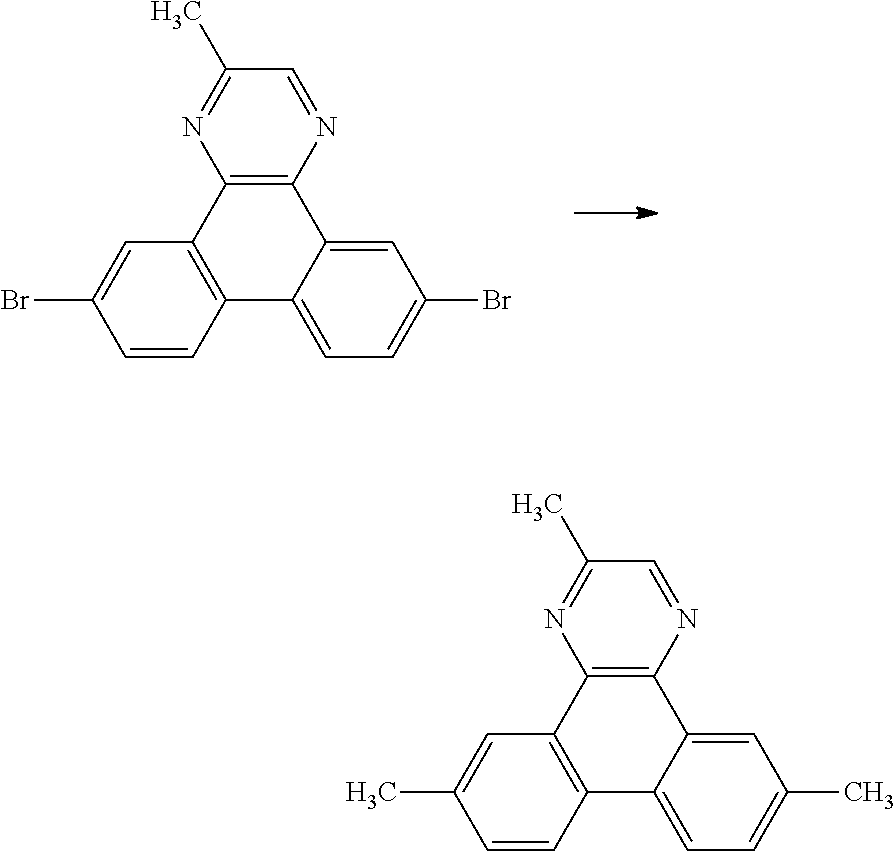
C1=CC2=C(C=C1Br)C1=C(C3=CC(Br)=CC=C23)N=CC(C)=N1.C1=CC2=C(C=C1C)C1=C(C3=CC(C)=CC=C23)N=CC(C)=N1
